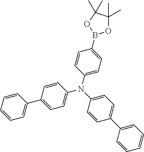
O1C(C)(C)C(C)(C)OB1C1=CC=C(N(C2=CC=C(C3=CC=CC=C3)C=C2)C2=CC=C(C3=CC=CC=C3)C=C2)C=C1
